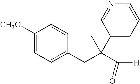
C1=C(CC(C([H])=O)(C)C2=CC=CN=C2)C=CC([CH3O])=C1
